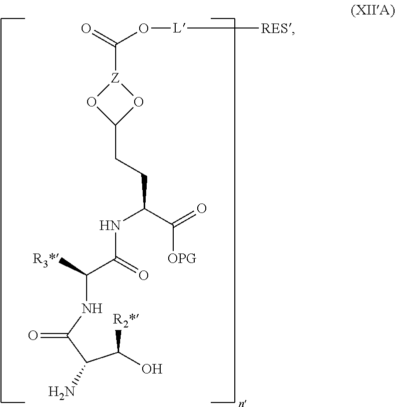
C([R2*])(C(C(NC(C(=O)NC(C([OPG])=O)CCC1O[Z](C(O[L][RES])=O)O1)[R3*])=O)N)O
